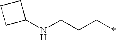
C1(NCCCC)CCC1
